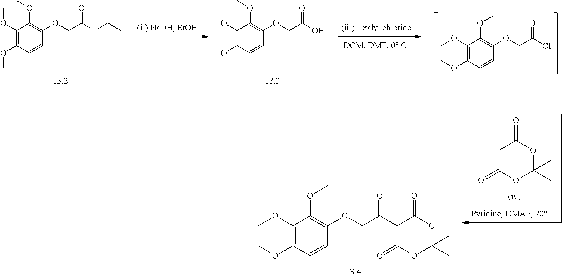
C1(OC)=C(OC)C=CC(OCC(Cl)=O)=C1OC.C1(OC)=C(OC)C=CC(OCC(OCC)=O)=C1OC.C1(OC)=C(OC)C=CC(OCC(O)=O)=C1OC.C1C(=O)OC(C)(C)OC1=O.C1(OC)=C(OC)C=CC(OCC(=O)C2C(=O)OC(C)(C)OC2=O)=C1OC
